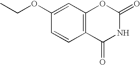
C12=C(C=C(OCC)C=C1)OC(=O)NC2=O
